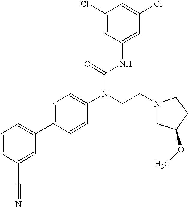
C1=CC(C#N)=CC(C2=CC=C(N(CCN3CCC(OC)C3)C(=O)NC3=CC(Cl)=CC(Cl)=C3)C=C2)=C1
